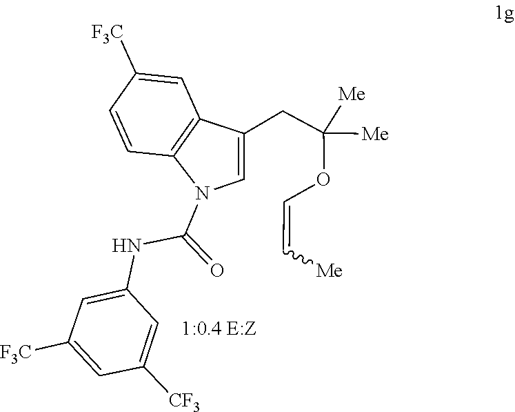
C(=COC(CC1=CN(C(NC2=CC([F3C])=CC([CF3])=C2)=O)C2=C1C=C([F3C])C=C2)([Me])[Me])[Me]
